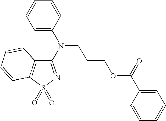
C1(N(C2=CC=CC=C2)CCCOC(C2=CC=CC=C2)=O)=NS(=O)(=O)C2=C1C=CC=C2
